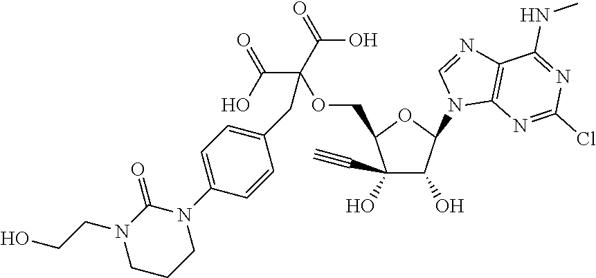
C(C(OCC1C(O)(C#C)C(O)C(N2C3=C(N=C2)C(NC)=NC(Cl)=N3)O1)(C(O)=O)C(O)=O)C1=CC=C(N2C(=O)N(CCO)CCC2)C=C1
